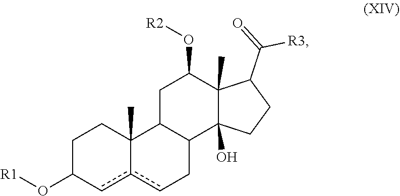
C1C(O[R1])cc2cCC3C(C2(C)C1)CC(O[R2])C1(C)C3(O)CCC1C(=O)[R3]
